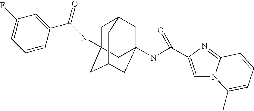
C1C2CC3(NC(=O)C4=CN5C(=N4)C=CC=C5C)CC(CC1(NC(C1=CC(F)=CC=C1)=O)C3)C2
